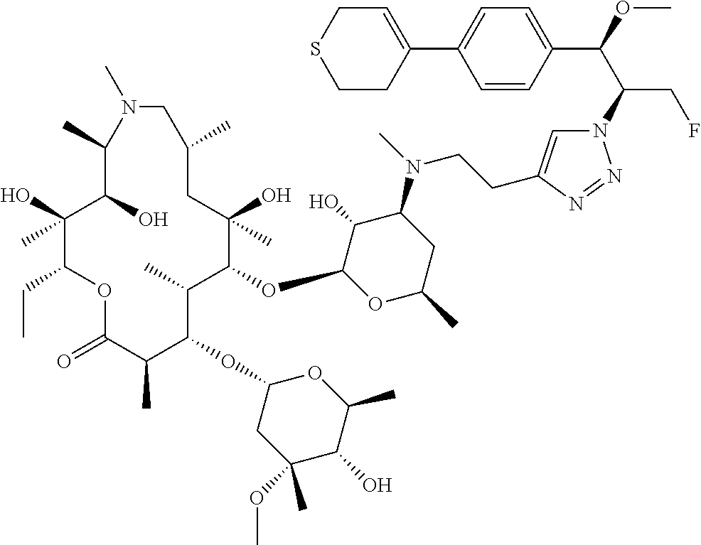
C1(O)(C)C(CC)OC(=O)C(C)C(OC2CC(OC)(C)C(O)C(C)O2)C(C)C(OC2OC(C)CC(N(C)CCC3=CN(C(C(OC)C4=CC=C(C5=CCSCC5)C=C4)CF)N=N3)C2O)C(O)(C)CC(C)CN(C)C(C)C1O
